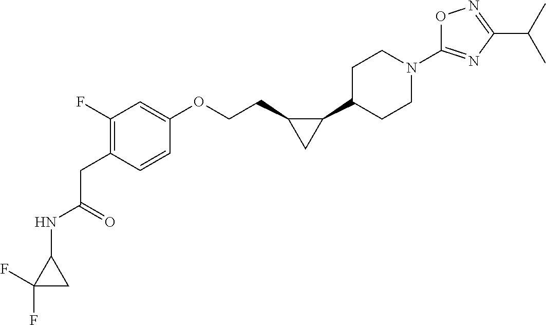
C(=O)(CC1=C(F)C=C(OCCC2C(C3CCN(C4=NC(C(C)C)=NO4)CC3)C2)C=C1)NC1C(F)(F)C1
